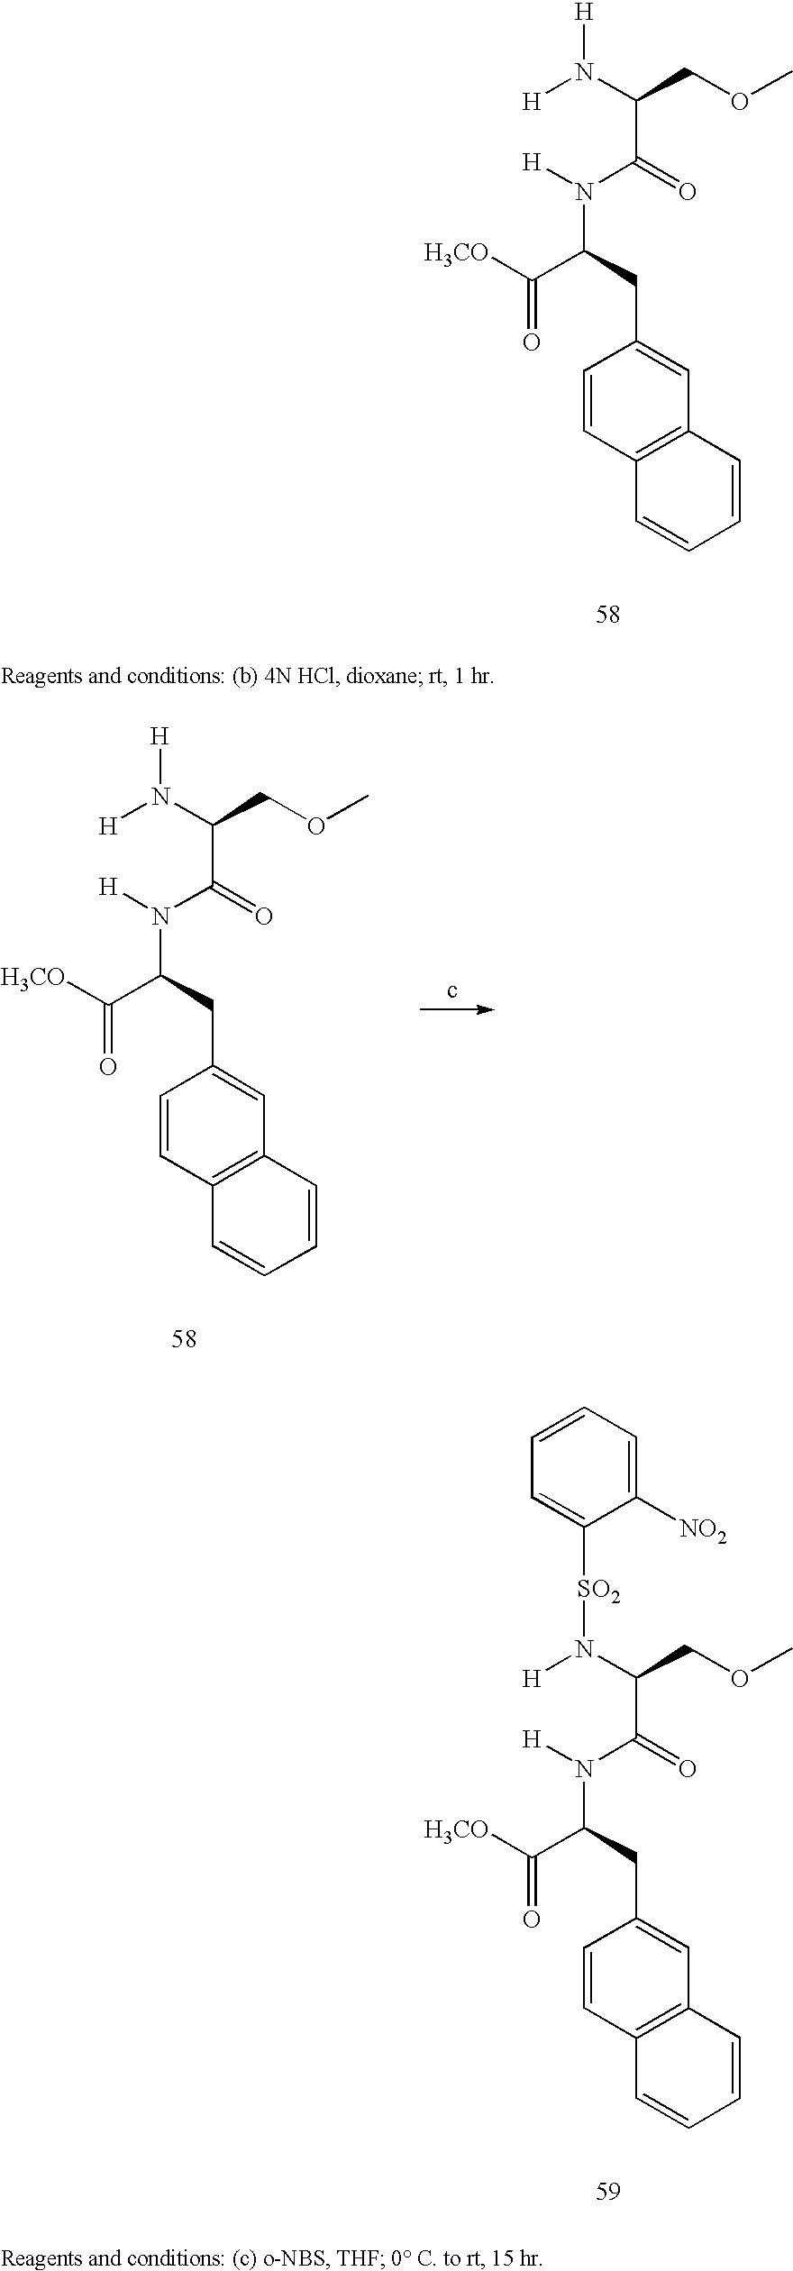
C1=CC2=C(C=C1CC(C([H3CO])=O)N(C(C(COC)N([H])[H])=O)[H])C=CC=C2.c.C1=CC2=C(C=C1CC(C([H3CO])=O)N(C(C(COC)N([H])[H])=O)[H])C=CC=C2.C1=CC2=C(C=C1CC(C([H3CO])=O)N(C(C(COC)N([H])[SO2]C1=CC=CC=C1[NO2])=O)[H])C=CC=C2
